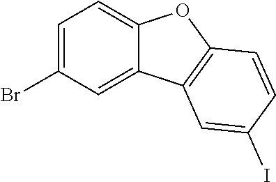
C12=CC=C(Br)C=C1C1=C(O2)C=CC(I)=C1
